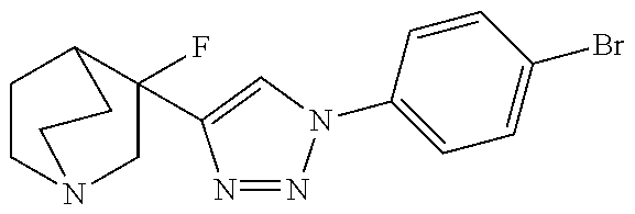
C1(F)(C2=CN(C3=CC=C(Br)C=C3)N=N2)CN2CCC1CC2
